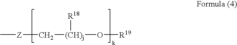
[Z](C[(CH)j](O[R19])[R18])C
